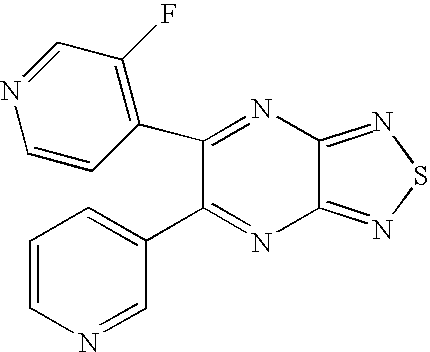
C1=CC(C2=NC3=NSN=C3N=C2C2=CC=CN=C2)=C(F)C=N1
